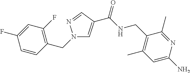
C1=C(C(=O)NCC2=C(C)C=C(N)N=C2C)C=NN1CC1=C(F)C=C(F)C=C1
